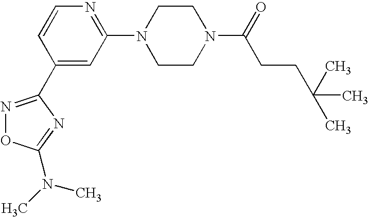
C1(N2CCN(C(=O)CCC(C)(C)C)CC2)=NC=CC(C2=NOC(N(C)C)=N2)=C1
